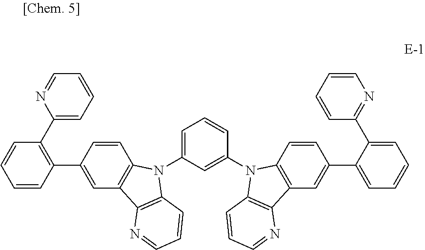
C1=CC(C2=CC3=C(C=C2)N(C2=CC=CC(N4C5=C(C=C(C6=CC=CC=C6C6=NC=CC=C6)C=C5)C5=C4C=CC=N5)=C2)C2=C3N=CC=C2)=C(C2=CC=CC=N2)C=C1
